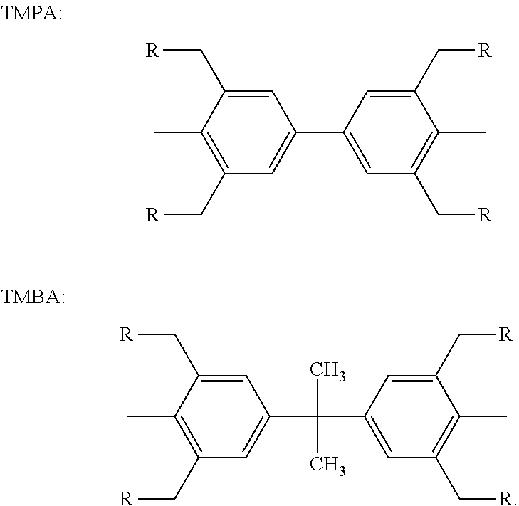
C1(C)=C(C[R])C=C(C2=CC(C[R])=C(C)C(C[R])=C2)C=C1C[R].C1(C)=C(C[R])C=C(C(C)(C)C2=CC(C[R])=C(C)C(C[R])=C2)C=C1C[R]
